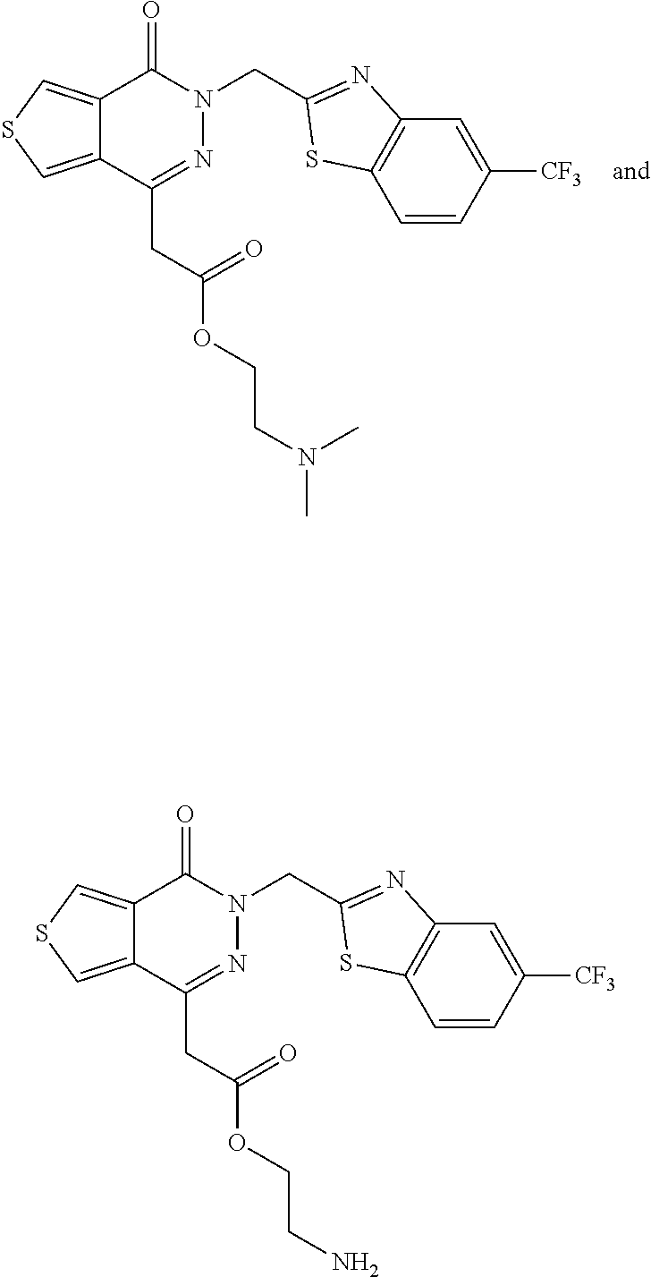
C12=CSC=C1C(CC(=O)OCCN(C)C)=NN(CC1=NC3=C(S1)C=CC([CF3])=C3)C2=O.C12=CSC=C1C(CC(=O)OCCN)=NN(CC1=NC3=C(S1)C=CC([CF3])=C3)C2=O
